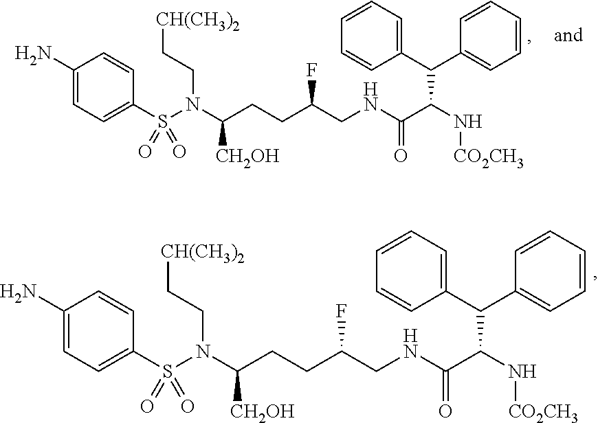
C1(N)=CC=C(S(N(C(CCC(CNC(C(N[CO2CH3])C(C2=CC=CC=C2)C2=CC=CC=C2)=O)F)[CH2OH])CC[CH(CH3)2])(=O)=O)C=C1.C1(N)=CC=C(S(N(C(CCC(CNC(C(N[CO2CH3])C(C2=CC=CC=C2)C2=CC=CC=C2)=O)F)[CH2OH])CC[CH(CH3)2])(=O)=O)C=C1
